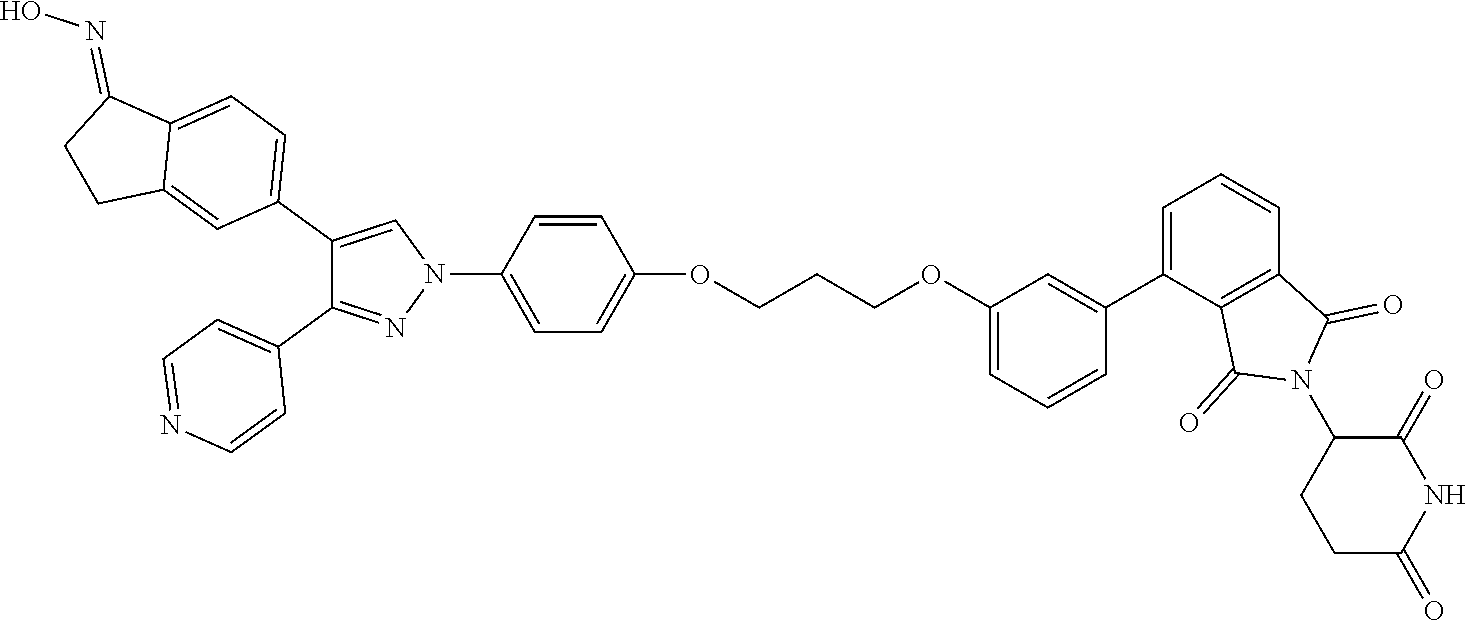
N1(C2=CC=C(OCCCOC3=CC=CC(C4=CC=CC5=C4C(=O)N(C4CCC(=O)NC4=O)C5=O)=C3)C=C2)C=C(C2=CC=C3C(=C2)CCC3=NO)C(C2=CC=NC=C2)=N1
